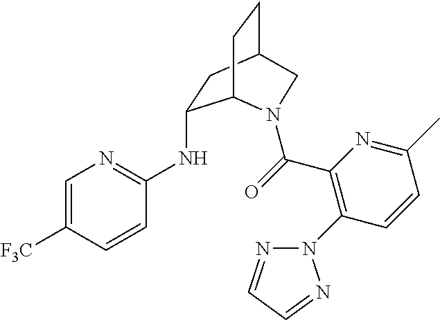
N(C1=NC=C([F3C])C=C1)C1CC2CCC1N(C(=O)C1=C(N3N=CC=N3)C=CC(C)=N1)C2
